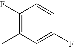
C1(F)=C(C)C=C(F)C=C1
